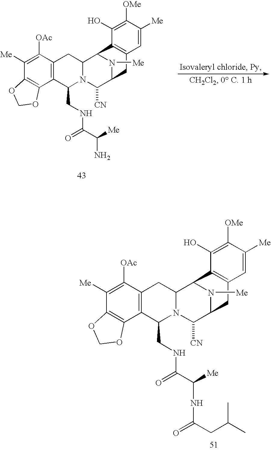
C12=C(C([OAc])=C([Me])C3=C1OCO3)CC1N(C2CNC(=O)C([Me])NC(=O)CC(C)C)C([CN])C2N([Me])C1C1=C(C2)C=C([Me])C([OMe])=C1O.C12=C(C([OAc])=C([Me])C3=C1OCO3)CC1N(C2CNC(=O)C([Me])N)C([CN])C2N([Me])C1C1=C(C2)C=C([Me])C([OMe])=C1O
